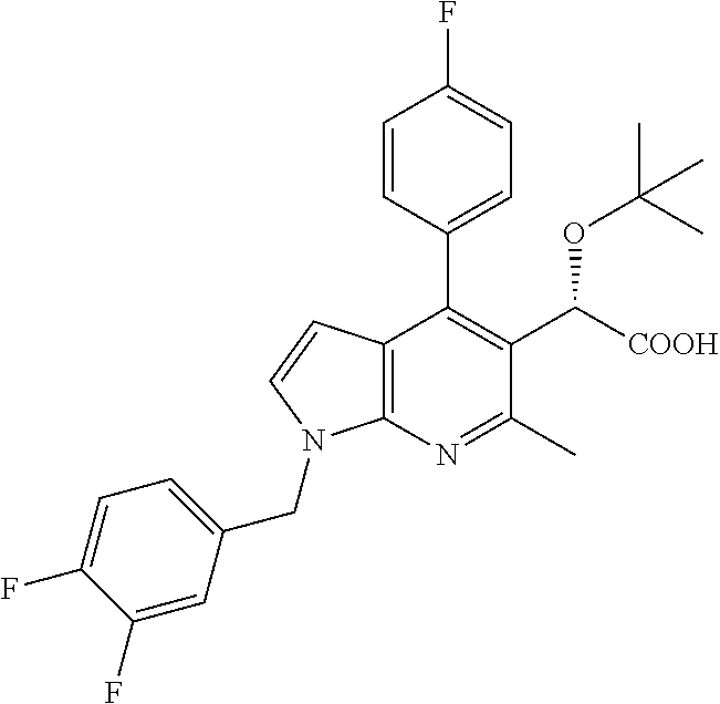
C1=CC(C2=C(C([COOH])OC(C)(C)C)C(C)=NC3=C2C=CN3CC2=CC=C(F)C(F)=C2)=CC=C1F
